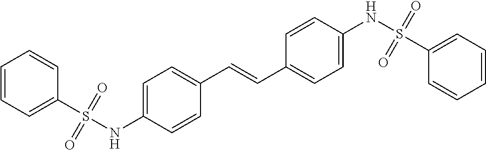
O=S(NC1=CC=C(C=CC2=CC=C(NS(=O)(C3=CC=CC=C3)=O)C=C2)C=C1)(C1=CC=CC=C1)=O
